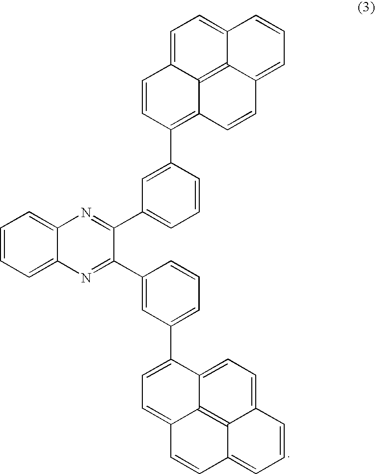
C1=CC=C2C(=C1)N=C(C1=CC=CC(C3=C4C5=C6C(=CC=C5C=C3)C=CC=C6C=C4)=C1)C(C1=CC(C3=CC=C4C5=C6C(=CC=C53)C=CC=C6C=C4)=CC=C1)=N2
